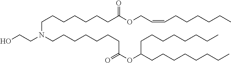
OCCN(CCCCCCCC(OC(CCCCCCCC)CCCCCCCC)=O)CCCCCCCC(OCC=CCCCCCC)=O
